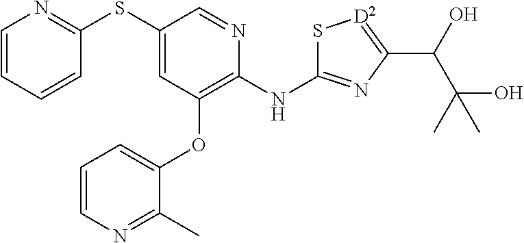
C1(SC2=CC(OC3=CC=CN=C3C)=C(NC3=NC(C(O)C(C)(O)C)=[D2]S3)N=C2)=NC=CC=C1
